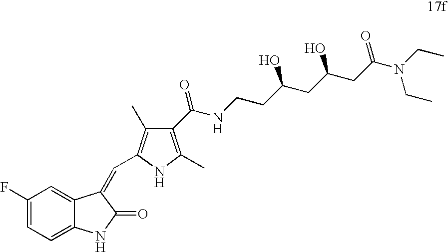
C1(F)=CC=C2C(=C1)C(=CC1=C(C)C(C(NCCC(CC(CC(N(CC)CC)=O)O)O)=O)=C(C)N1)C(=O)N2
